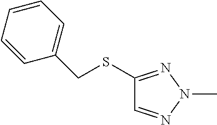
C1(CSC2=NN(C)N=C2)=CC=CC=C1
